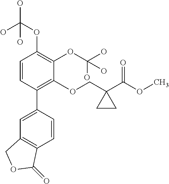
C1=CC(C2=CC3=C(C=C2)C(=O)OC3)=C(OCC2(C(OC)=O)CC2)C(OC(O)(O)O)=C1OC(O)(O)O
